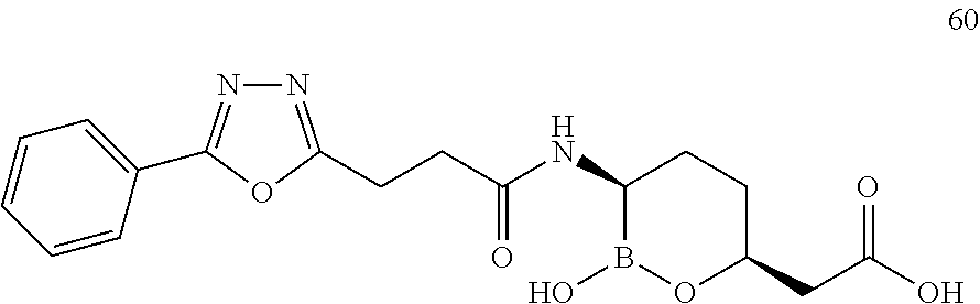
C1(NC(CCC2=NN=C(C3=CC=CC=C3)O2)=O)B(O)OC(CC(O)=O)CC1
